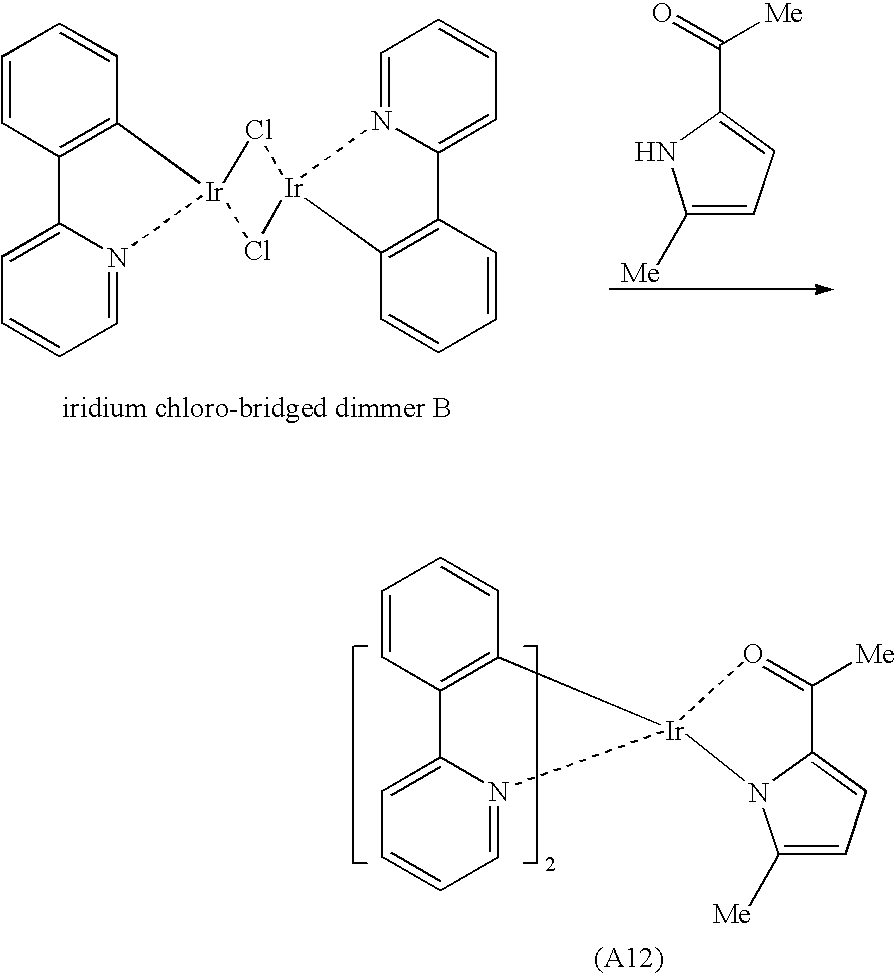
C1=CC2=C(C=C1)[Ir]1(N3=CC=CC=C23)Cl[Ir]2(Cl1)N1=CC=CC=C1C1=C2C=CC=C1.C1([Me])=CC=C(C(=O)[Me])N1.C1=CC2=C(C=C1)[Ir]1(N3=CC=CC=C23)N2C([Me])=CC=C2C([Me])=O1
